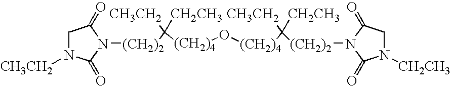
[(CH2)4](O[(CH2)4]C([CH3CH2])([CH2CH3])[(CH2)2]N1C(=O)CN([CH2CH3])C1=O)C([CH3CH2])([CH2CH3])[(CH2)2]N1C(=O)N([CH3CH2])CC1=O
